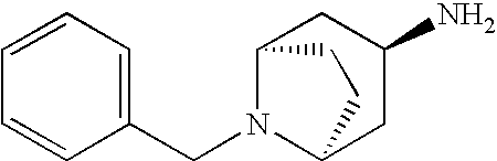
C1(CN2C3CC(N)CC2CC3)=CC=CC=C1
